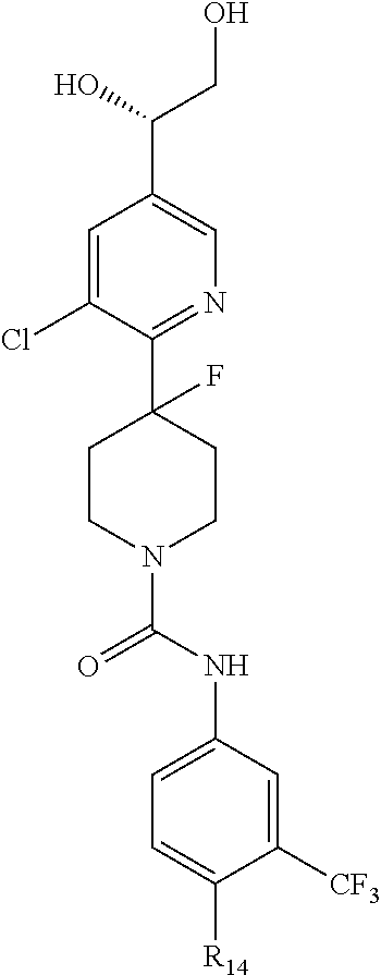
C1=C(Cl)C(C2(F)CCN(C(NC3=CC=C([R14])C([CF3])=C3)=O)CC2)=NC=C1C(O)CO
